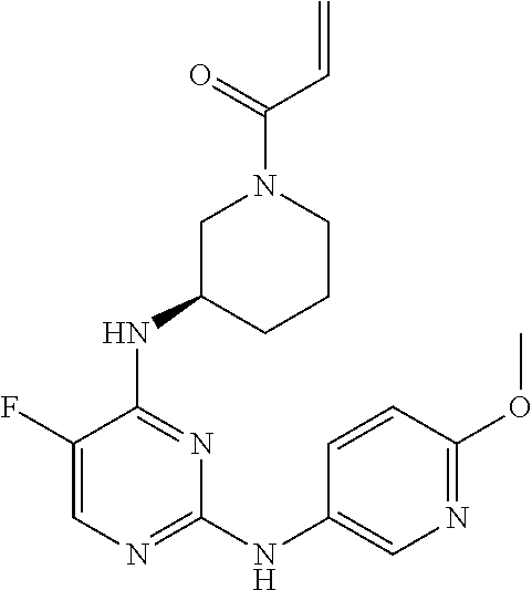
N(C1=NC=C(F)C(NC2CN(C(C=C)=O)CCC2)=N1)C1=CN=C(OC)C=C1
